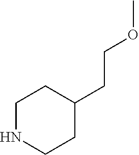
C1CC(CCOC)CCN1
